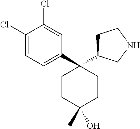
C1=C(Cl)C(Cl)=CC(C2(C3CCNC3)CCC(C)(O)CC2)=C1
